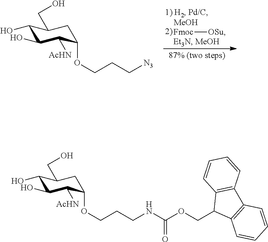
[Fmoc][OSu].C1(O)C(O)C([AcHN])C(OCCC[N3])CC1CO.C1(O)C(O)C([AcHN])C(OCCCNC(OCC2C3=C(C4=C2C=CC=C4)C=CC=C3)=O)CC1CO
